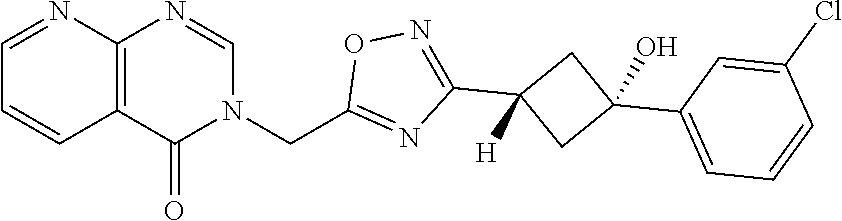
C12=C(C(=O)N(CC3=NC(C4([H])CC(C5=CC=CC(Cl)=C5)(O)C4)=NO3)C=N1)C=CC=N2
